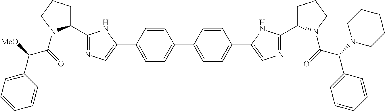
C(C(=O)N1C(C2=NC=C(C3=CC=C(C4=CC=C(C5=CN=C(C6CCCN6C(=O)C(N6CCCCC6)C6=CC=CC=C6)N5)C=C4)C=C3)N2)CCC1)([MeO])C1=CC=CC=C1
